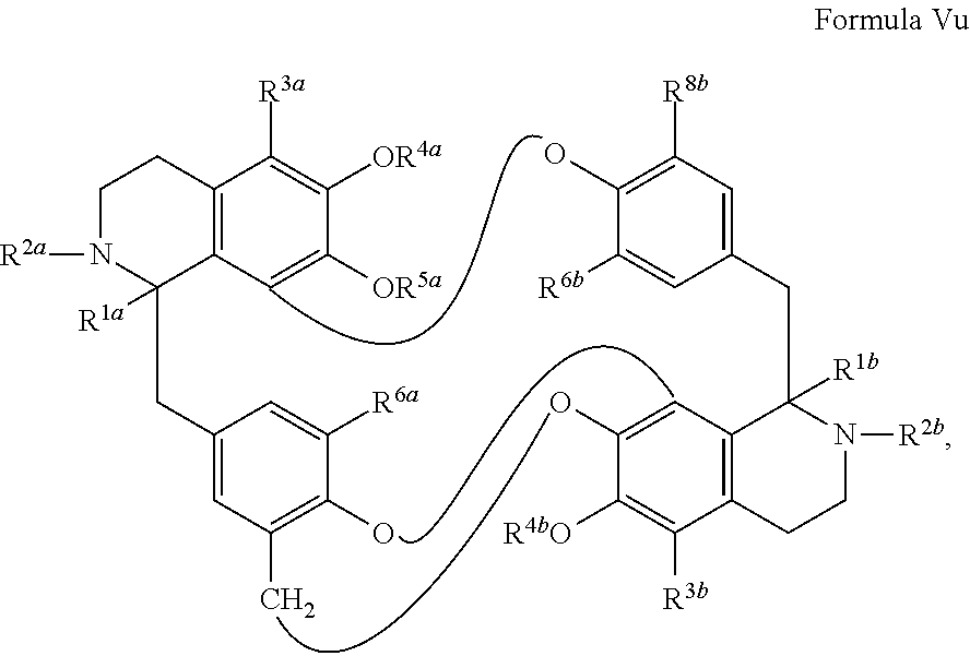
C1(CC2([R1b])C3=C(C([R3b])=C([R4bO])C(O)=C3)CCN2[R2b])=CC([R8b])=C(O)C([R6b])=C1.C12=C(C(CC3=CC(C)=C(O)C([R6a])=C3)([R1a])N([R2a])CC1)C=C([OR5a])C([OR4a])=C2[R3a]
